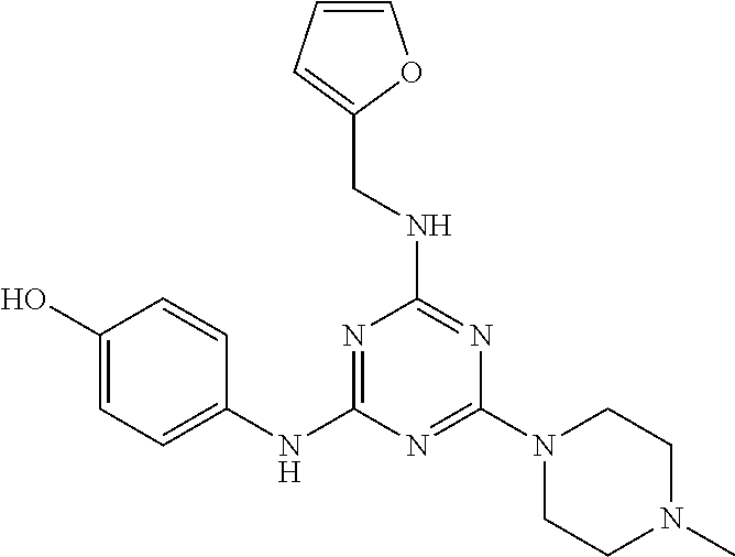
C1(O)=CC=C(NC2=NC(NCC3=CC=CO3)=NC(N3CCN(C)CC3)=N2)C=C1
